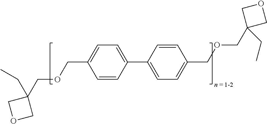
C1=CC(C2=CC=C(COCC3(CC)COC3)C=C2)=CC=C1COCC1(CC)COC1
